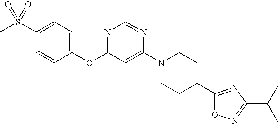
C1(S(C)(=O)=O)=CC=C(OC2=NC=NC(N3CCC(C4=NC(C(C)C)=NO4)CC3)=C2)C=C1
